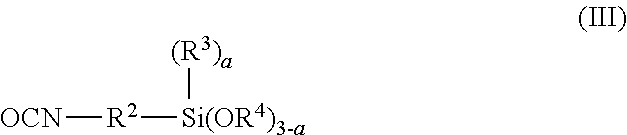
[OCN][R2][Si(OR4)3-a][(R3)a]
